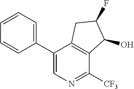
C1(C2=CN=C([CF3])C3=C2CC(F)C3O)=CC=CC=C1
